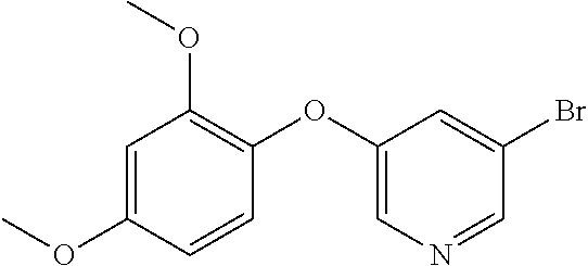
C1(OC)=CC(OC)=C(OC2=CN=CC(Br)=C2)C=C1
